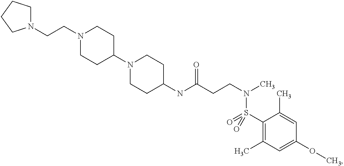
N1(CCN2CCC(N3CCC(NC(CCN(C)S(C4=C(C)C=C(OC)C=C4C)(=O)=O)=O)CC3)CC2)CCCC1
